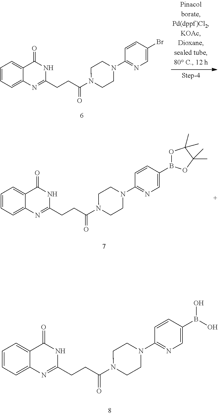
C1=CC=C2C(=C1)C(=O)NC(CCC(N1CCN(C3=NC=C(Br)C=C3)CC1)=O)=N2.C1=CC=C2C(=C1)C(=O)NC(CCC(N1CCN(C3=NC=C(B4OC(C)(C)C(C)(C)O4)C=C3)CC1)=O)=N2.C1=CC=C2C(=C1)C(=O)NC(CCC(N1CCN(C3=NC=C(B(O)O)C=C3)CC1)=O)=N2
